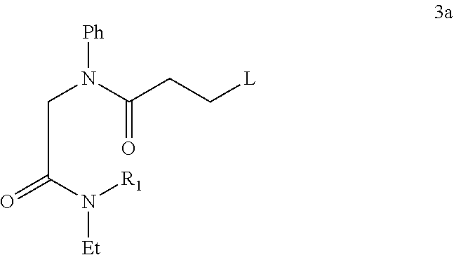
C(C(N([Et])[R1])=O)N(C(=O)CC[L])[Ph]
